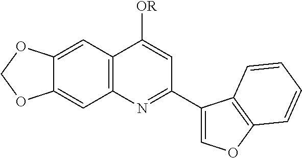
C12=C(C=C3C(=C1)OCO3)C([OR])=CC(C1=COC3=C1C=CC=C3)=N2
